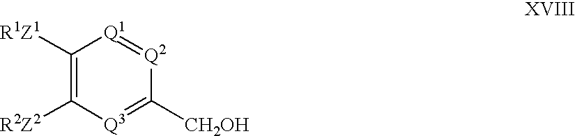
C1([R1Z1])=C([R2Z2])[Q3]=C([CH2OH])[Q2]=[Q1]1
